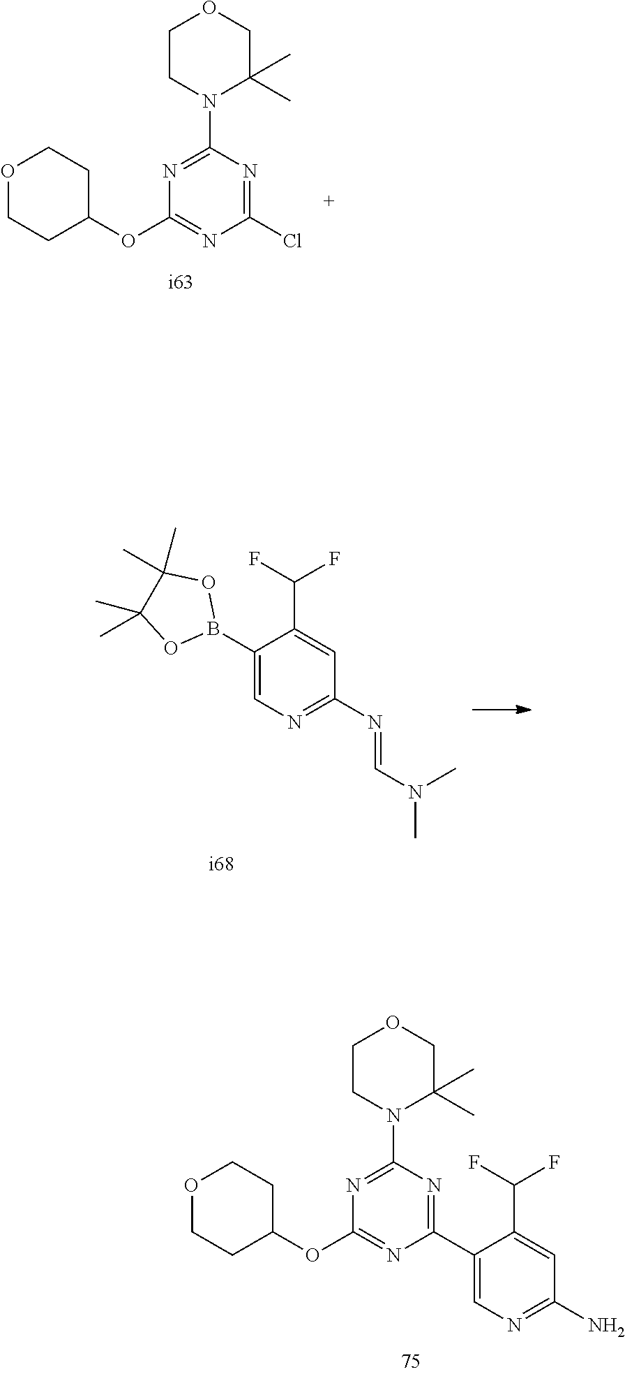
C1CN(C2=NC(OC3CCOCC3)=NC(C3=CN=C(N)C=C3C(F)F)=N2)C(C)(C)CO1.C1CN(C2=NC(OC3CCOCC3)=NC(Cl)=N2)C(C)(C)CO1.FC(F)C1=CC(N=CN(C)C)=NC=C1B1OC(C)(C)C(C)(C)O1
